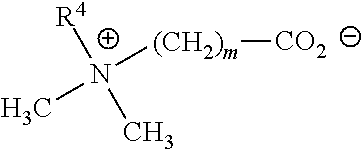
C[N+]([(CH2)m][CO2])([R4])C
